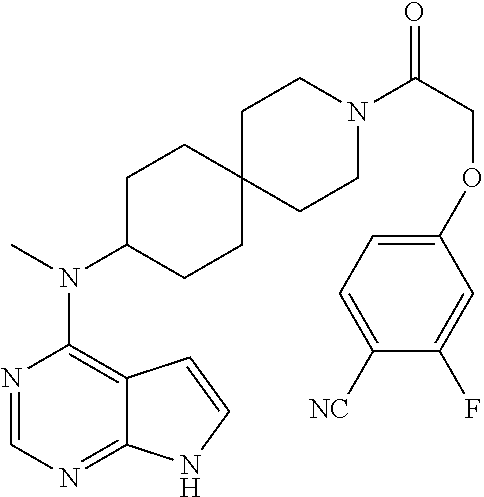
N1=CN=C2C(=C1N(C)C1CCC3(CC1)CCN(C(COC1=CC=C([NC])C(F)=C1)=O)CC3)C=CN2
